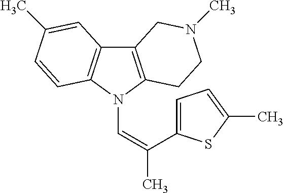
C12=C(N(C=C(C)C3=CC=C(C)S3)C3=C1C=C(C)C=C3)CCN(C)C2
